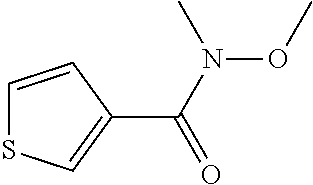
C1(C(N(C)OC)=O)=CSC=C1
